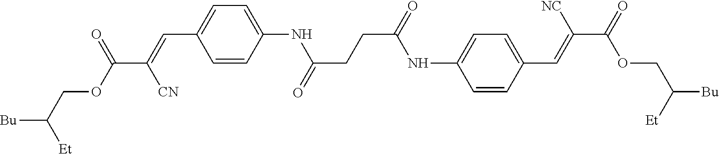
C1=C(C=C(C(OCC([Bu])[Et])=O)[CN])C=CC(NC(CCC(=O)NC2=CC=C(C=C(C(=O)OCC([Bu])[Et])[NC])C=C2)=O)=C1
